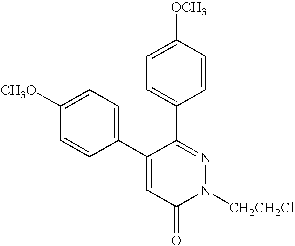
C1=C([OCH3])C=CC(C2=NN([CH2CH2Cl])C(=O)C=C2C2=CC=C([CH3O])C=C2)=C1
